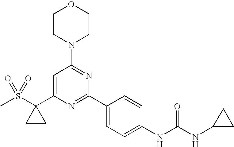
CS(C1(C2=CC(N3CCOCC3)=NC(C3=CC=C(NC(NC4CC4)=O)C=C3)=N2)CC1)(=O)=O
